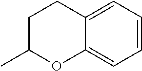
C1C(C)OC2=CC=CC=C2C1
